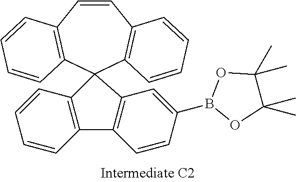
C1=CC2=C(C=CC=C2)C2(C3=C1C=CC=C3)C1=C(C3=C2C=C(B2OC(C)(C)C(C)(C)O2)C=C3)C=CC=C1
